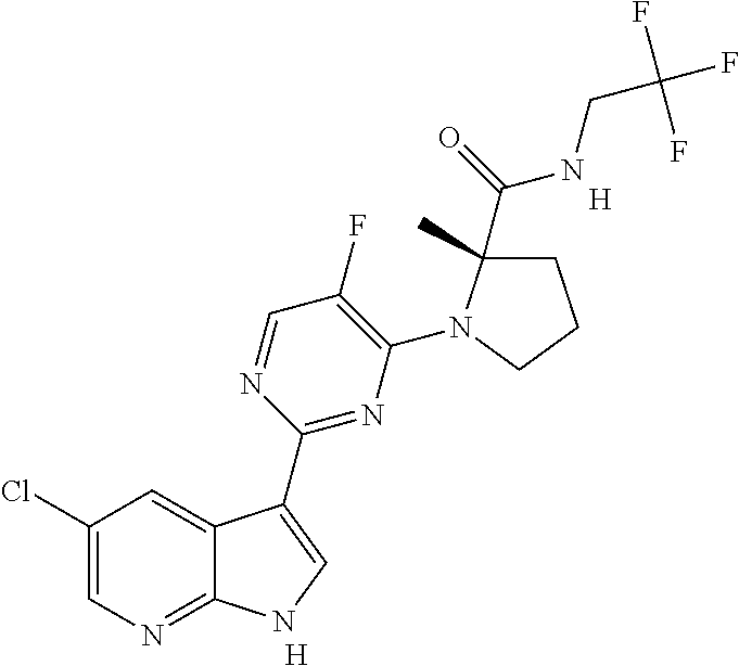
[H].C1(F)=C(N2C(C)(C(NCC(F)(F)F)=O)CCC2)N=C(C2=CNC3=NC=C(Cl)C=C32)N=C1.[H]
